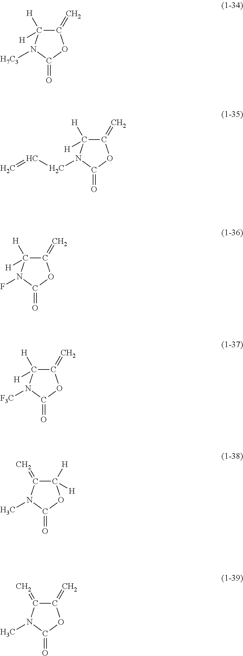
C1(=C)OC(=O)N([H7C3])C1([H])[H].C1(=C)OC(=O)N(CC=C)C1([H])[H].C1(=C)OC(=O)N(F)C1([H])[H].C1(=C)OC(=O)N([F3C])C1([H])[H].C1([H])([H])OC(=O)N(C)C1=C.C1(=C)OC(=O)N(C)C1=C
